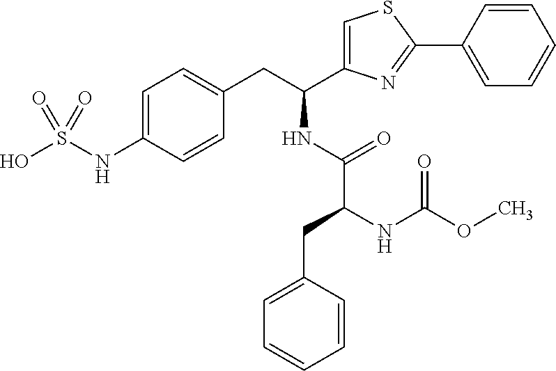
C1=C(NS(O)(=O)=O)C=CC(CC(C2=CSC(C3=CC=CC=C3)=N2)NC(C(NC(OC)=O)CC2=CC=CC=C2)=O)=C1
